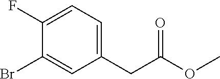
C1(F)=CC=C(CC(OC)=O)C=C1Br
